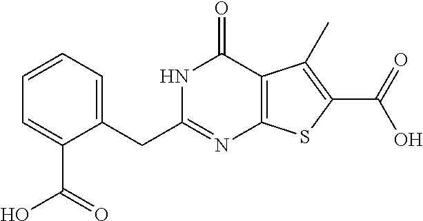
C1(CC2=NC3=C(C(=O)N2)C(C)=C(C(=O)O)S3)=CC=CC=C1C(O)=O
